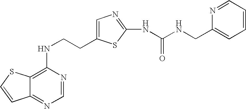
C(CNC1=C2C(=NC=N1)C=CS2)C1=CN=C(NC(=O)NCC2=CC=CC=N2)S1
